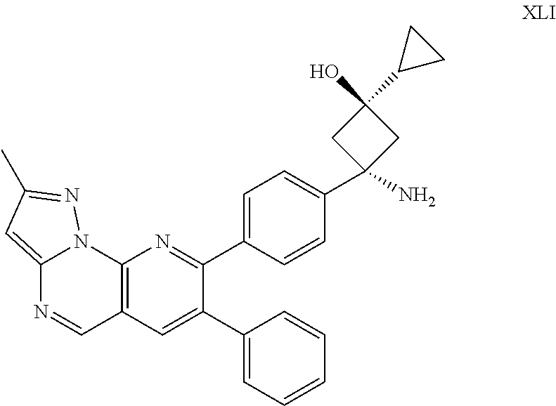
C12=C(C=C(C3=CC=CC=C3)C(C3=CC=C(C4(N)CC(C5CC5)(O)C4)C=C3)=N1)C=NC1=CC(C)=NN21
